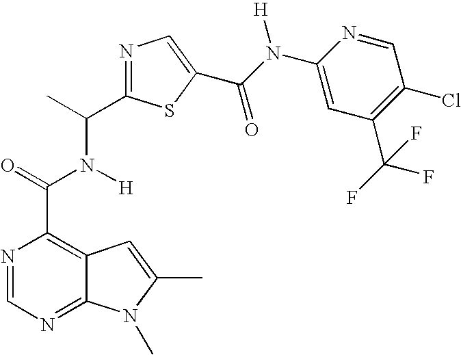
N1=CN=C2C(=C1C(=O)N([H])C(C)C1=NC=C(C(N(C3=CC(C(F)(F)F)=C(Cl)C=N3)[H])=O)S1)C=C(C)N2C
